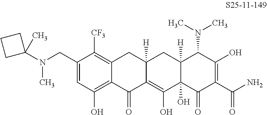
C1=C(CN(C2(C)CCC2)C)C([CF3])=C2C(=C1O)C(=O)C1=C(O)C3(O)C([H])(CC1([H])C2)C(N(C)C)C(O)=C(C(N)=O)C3=O
